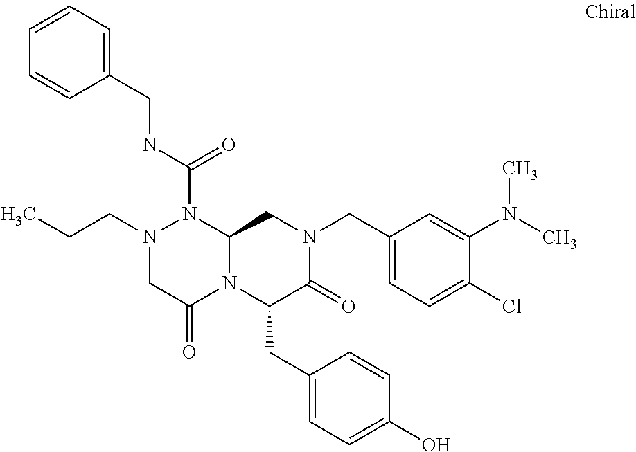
N(C(=O)N1N(CCC)CC(=O)N2C1CN(CC1=CC=C(Cl)C(N(C)C)=C1)C(=O)C2CC1=CC=C(O)C=C1)CC1=CC=CC=C1
